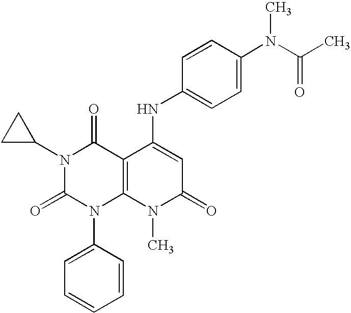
N1(C2CC2)C(=O)N(C2=CC=CC=C2)C2=C(C1=O)C(NC1=CC=C(N(C)C(C)=O)C=C1)=CC(=O)N2C
